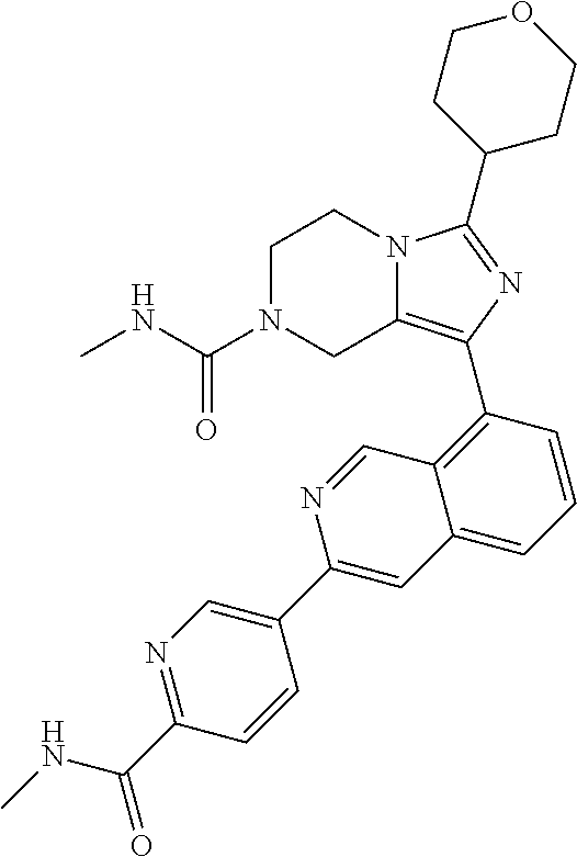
C1N(C(NC)=O)CC2=C(C3=C4C(=CC=C3)C=C(C3=CN=C(C(NC)=O)C=C3)N=C4)N=C(C3CCOCC3)N2C1
